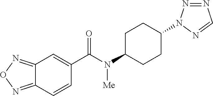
C12=NON=C1C=CC(C(N(C1CCC(N3N=NC=N3)CC1)[Me])=O)=C2
